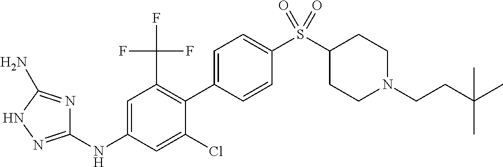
C1(NC2=CC(C(F)(F)F)=C(C3=CC=C(S(C4CCN(CCC(C)(C)C)CC4)(=O)=O)C=C3)C(Cl)=C2)=NNC(N)=N1
